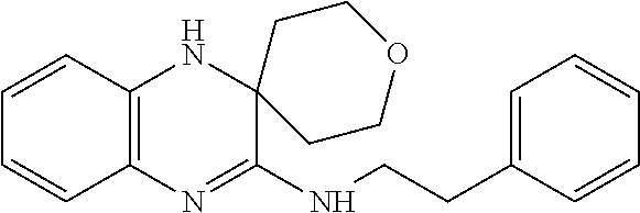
C12=C(N=C(NCCC3=CC=CC=C3)C3(N1)CCOCC3)C=CC=C2
